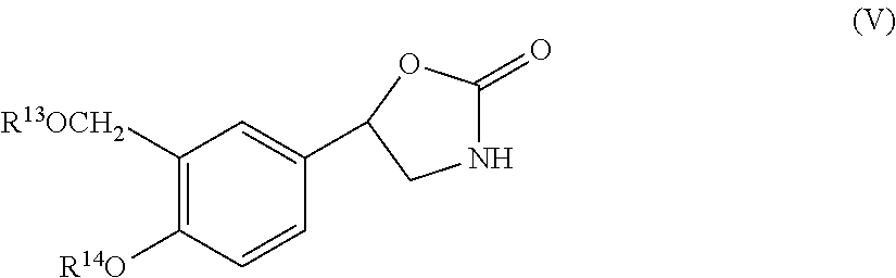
C1([R13OCH2])=C([R14O])C=CC(C2OC(=O)NC2)=C1
